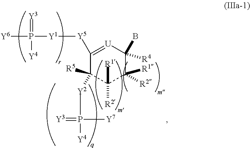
C1([Y5][Y1]P(=[Y3])([Y6])[Y4])=[U]C([R4])(B)C([R1])([R2])C([R1])([R2])C1([R5])[Y2]P(=[Y3])([Y7])[Y4]
